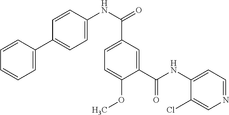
C1=C(C2=CC=C(NC(=O)C3=CC=C(OC)C(C(NC4=CC=NC=C4Cl)=O)=C3)C=C2)C=CC=C1
